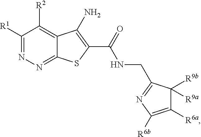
C1([R1])=NN=C2C(=C1[R2])C(N)=C(C(=O)NCC1=NC([R6b])=C([R6a])C1([R9a])[R9b])S2
